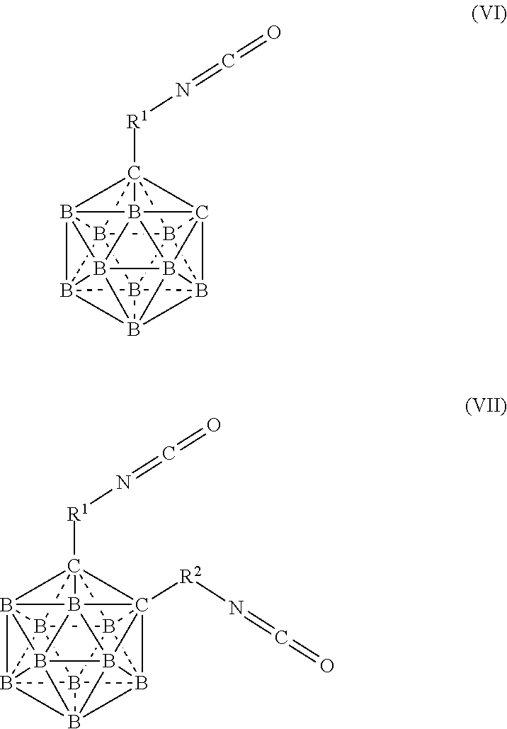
B1234B567B189B21%10B2%11%12B%13%14%15B58(B912%13)C6%141C372([R1]N=C=O)B%11%151B4%102%12.B1234B567B189B21%10B2%11%12B%13%14%15B58(B912%13)C6%141([R2]N=C=O)C372([R1]N=C=O)B%11%151B4%102%12
